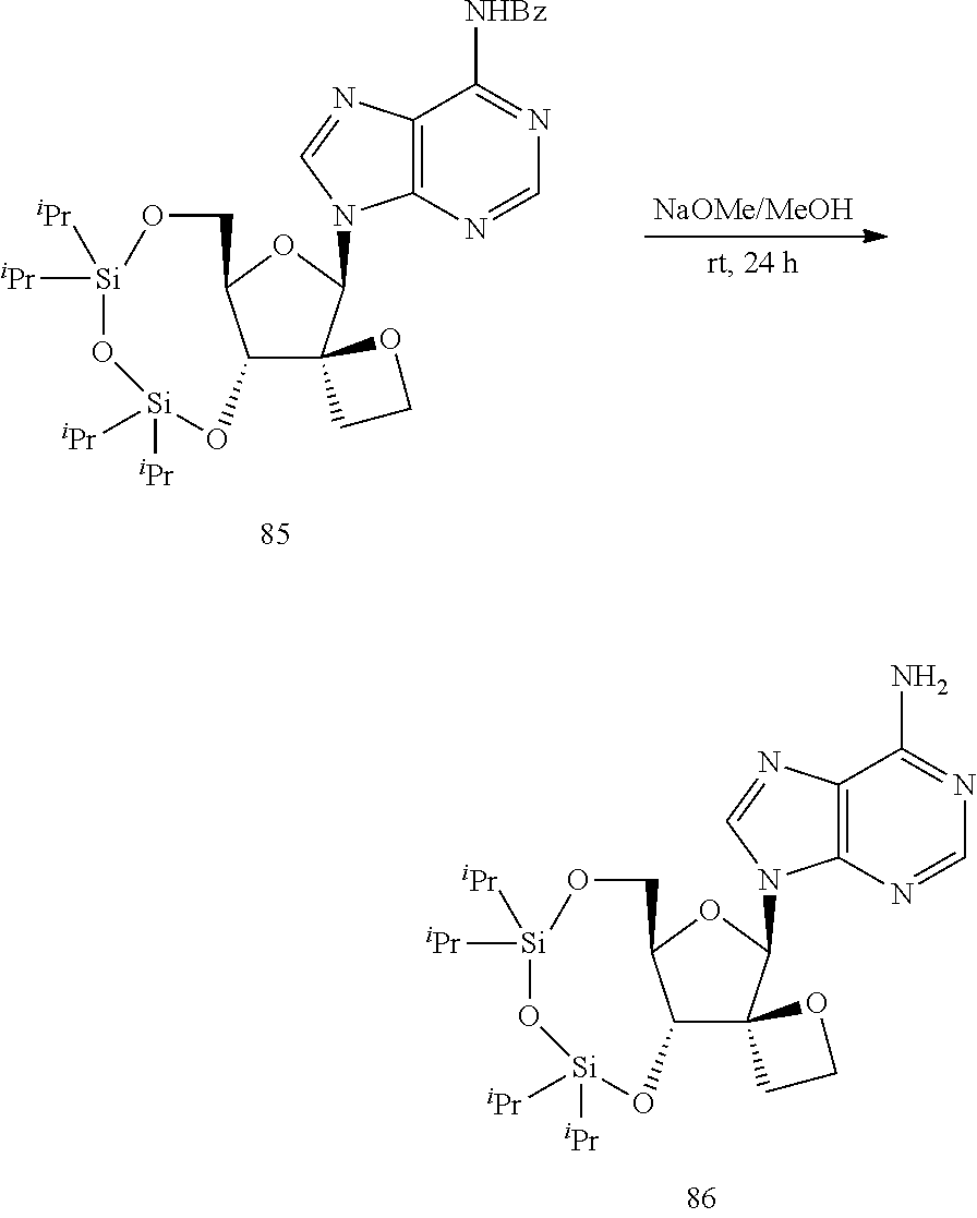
C12C3(C(N4C5=C(N=C4)C([NHBz])=NC=N5)OC1CO[Si]([iPr])([iPr])O[Si]([iPr])([iPr])O2)CCO3.C12C3(C(N4C5=C(N=C4)C(N)=NC=N5)OC1CO[Si]([iPr])([iPr])O[Si]([iPr])([iPr])O2)CCO3
